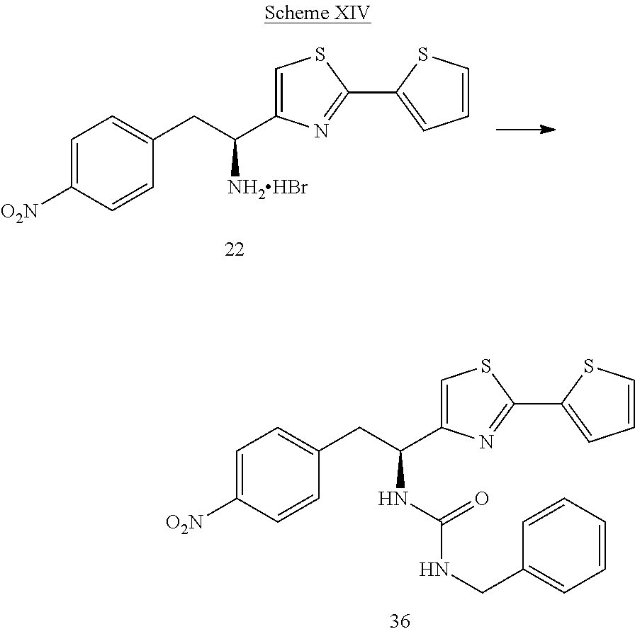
C1=C([O2N])C=CC(CC(C2=CSC(C3=CC=CS3)=N2)[NH2HBr])=C1.C1=C([O2N])C=CC(CC(C2=CSC(C3=CC=CS3)=N2)NC(NCC2=CC=CC=C2)=O)=C1
